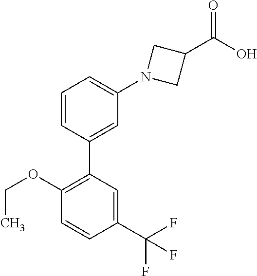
C1=CC(C2=C(OCC)C=CC(C(F)(F)F)=C2)=CC(N2CC(C(O)=O)C2)=C1
